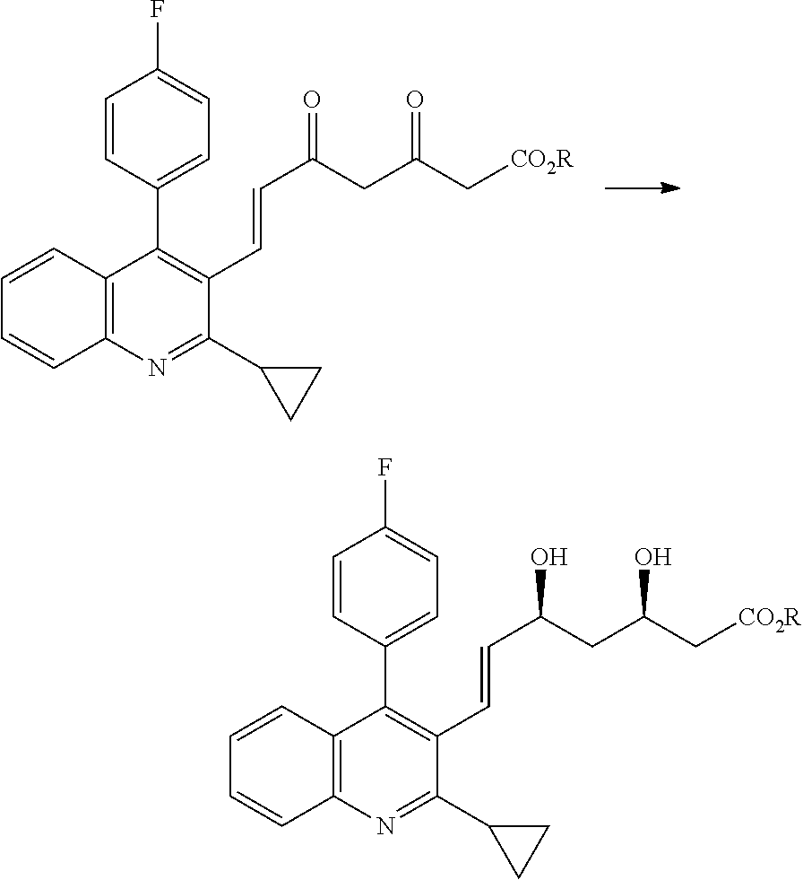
C1=CC(C2=C(C=CC(=O)CC(C[CO2R])=O)C(C3CC3)=NC3=C2C=CC=C3)=CC=C1F.C1=CC(C2=C(C=CC(O)CC(C[CO2R])O)C(C3CC3)=NC3=C2C=CC=C3)=CC=C1F
